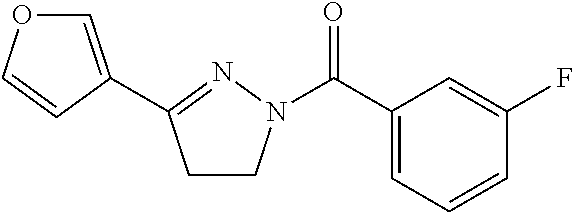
C1=C(C2=NN(C(C3=CC=CC(F)=C3)=O)CC2)C=CO1
